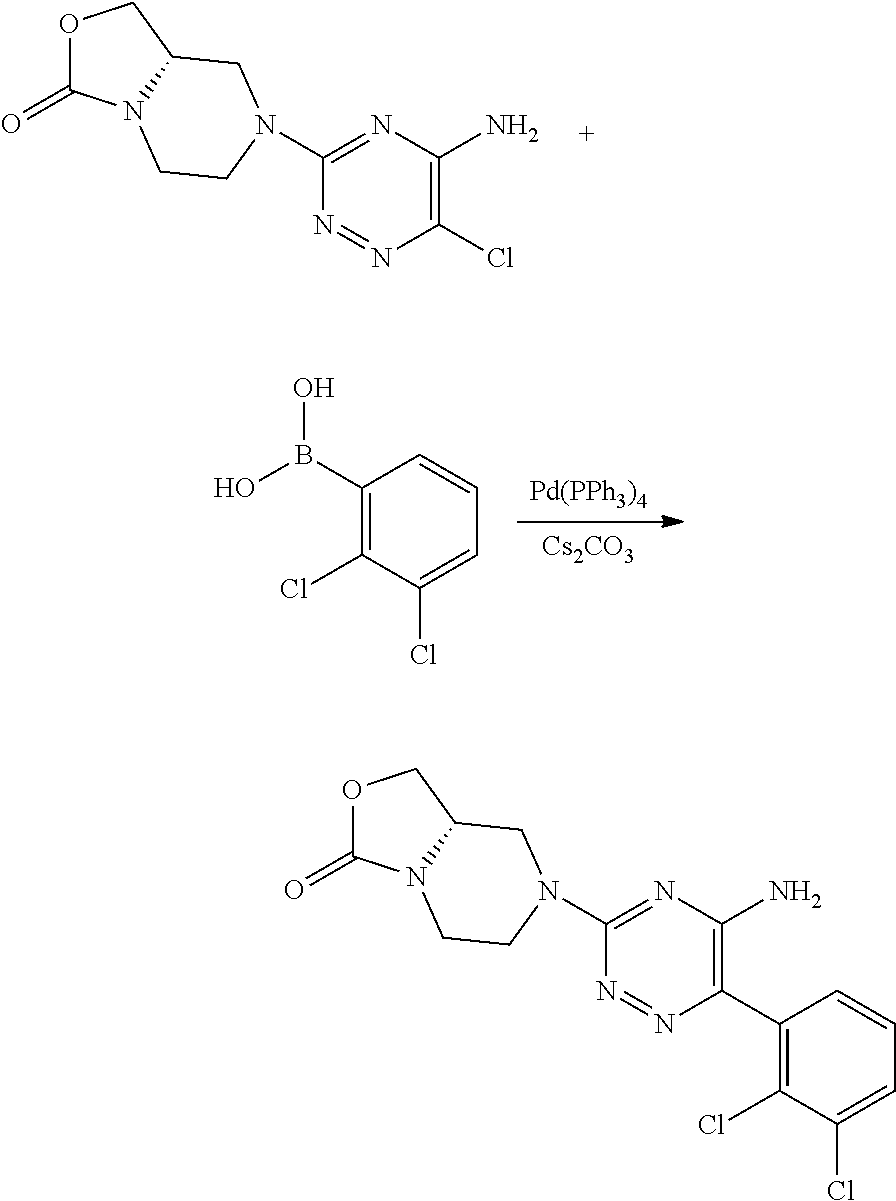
O1C(=O)N2C(C1)CN(C1=NC(N)=C(Cl)N=N1)CC2.[Pd(PPh3)4].[Cs2CO3].C1(B(O)O)=C(Cl)C(Cl)=CC=C1.O1C(=O)N2C(C1)CN(C1=NC(N)=C(C3=C(Cl)C(Cl)=CC=C3)N=N1)CC2
